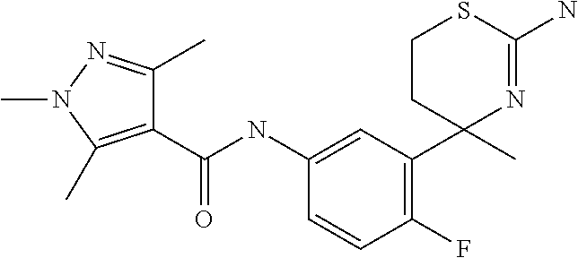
C1(NC(=O)C2=C(C)N(C)N=C2C)=CC(C2(C)N=C(N)SCC2)=C(F)C=C1
